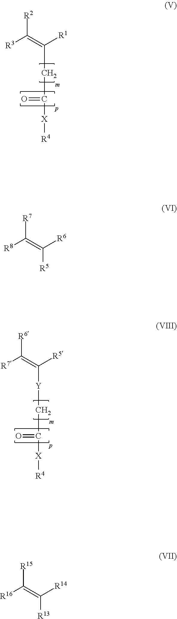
[R3]C(=C([R1])CC(=O)[X][R4])[R2].[R7]C(=C([R5])[Y]CC(=O)[X][R4])[R6].[R8]C(=C([R6])[R5])[R7].[R16]C(=C([R14])[R13])[R15]
